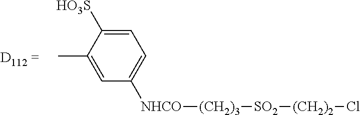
C1=C([HO3S])C(C)=CC([NHCO][(CH2)3][SO2][(CH2)2]Cl)=C1
